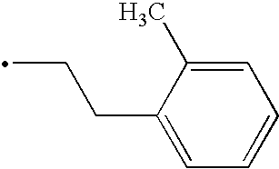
C1=C(C)C(CCC)=CC=C1
